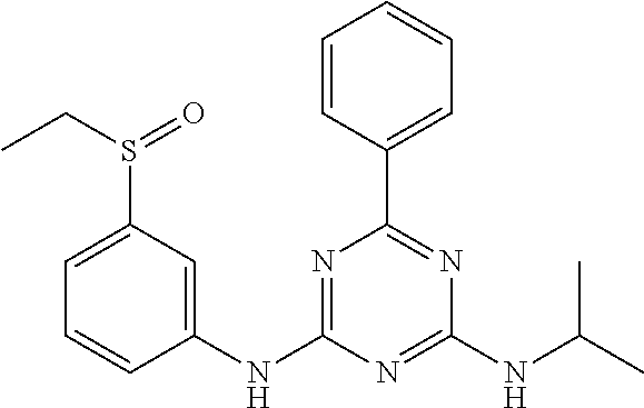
C1=CC(C2=NC(NC(C)C)=NC(NC3=CC(S(CC)=O)=CC=C3)=N2)=CC=C1
